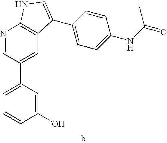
C1(O)=CC(C2=CC3=C(N=C2)NC=C3C2=CC=C(NC(=O)C)C=C2)=CC=C1
